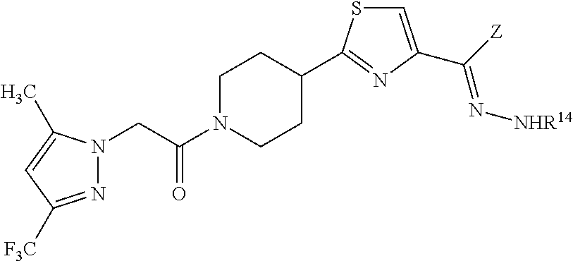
C1N(C(CN2N=C([F3C])C=C2C)=O)CCC(C2=NC(C([Z])=N[NHR14])=CS2)C1
